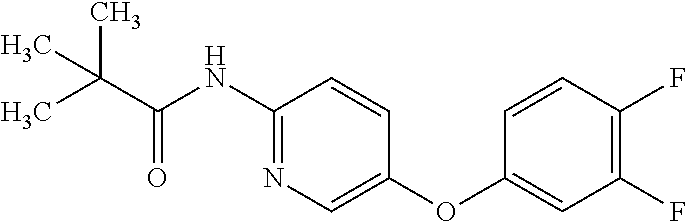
C(C(NC1=NC=C(OC2=CC(F)=C(F)C=C2)C=C1)=O)(C)(C)C
